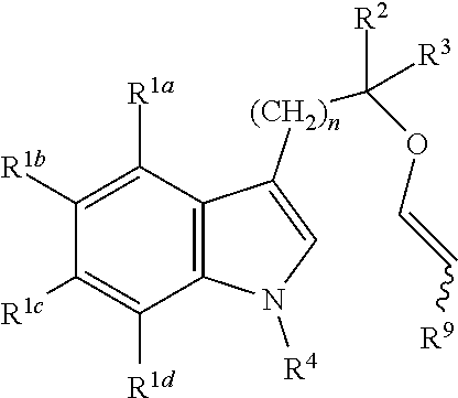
C12=C(C([R1a])=C([R1b])C([R1c])=C1[R1d])C([(CH2)n]C(OC=C[R9])([R2])[R3])=CN2[R4]
